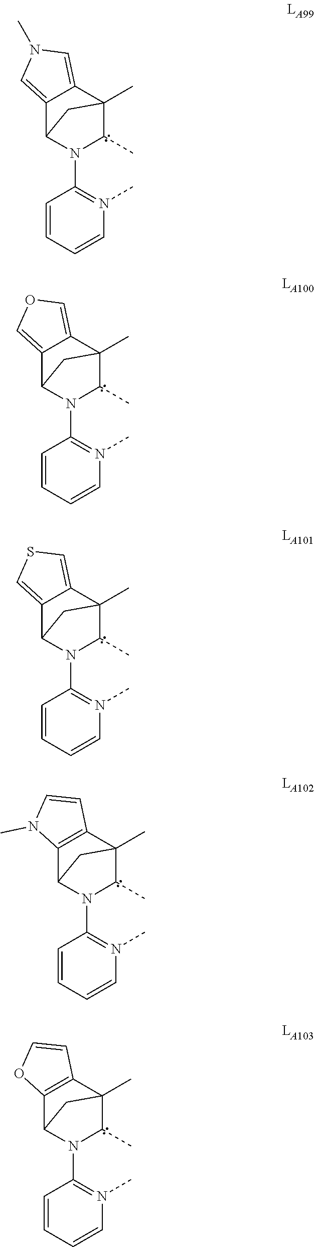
C1(N2C(C)C3(C)C4=CN(C)C=C4C2C3)=N(C)C=CC=C1.C1(N2C(C)C3(C)C4=COC=C4C2C3)=N(C)C=CC=C1.C1(N2C(C)C3(C)C4=CSC=C4C2C3)=N(C)C=CC=C1.C1(N2C(C)C3(C)C4=C(C2C3)N(C)C=C4)=N(C)C=CC=C1.C1(N2C(C)C3(C)C4=C(C2C3)OC=C4)=N(C)C=CC=C1
